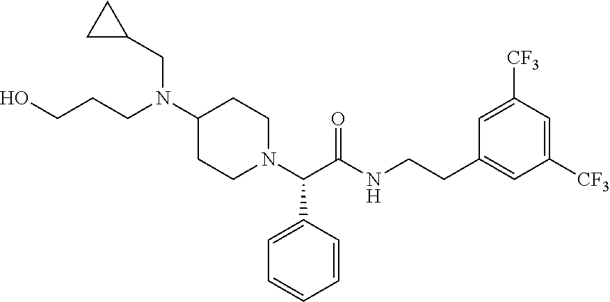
C1C(CN(CCCO)C2CCN(C(C(NCCC3=CC([CF3])=CC([CF3])=C3)=O)C3=CC=CC=C3)CC2)C1
